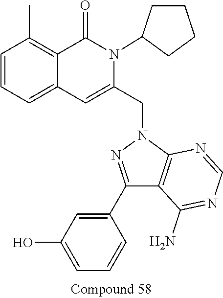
C1=CC=C2C(=C1C)C(=O)N(C1CCCC1)C(CN1N=C(C3=CC(O)=CC=C3)C3=C1N=CN=C3N)=C2
